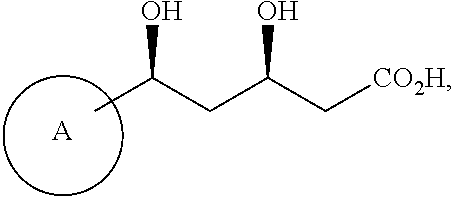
[A].CC(CC(C[CO2H])O)O
